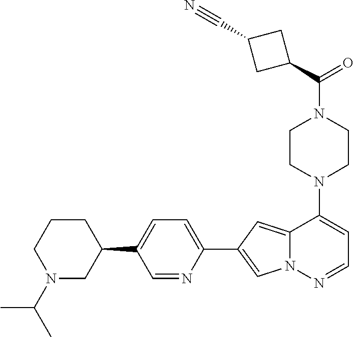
N1(C2=CC=NN3C2=CC(C2=CC=C(C4CCCN(C(C)C)C4)C=N2)=C3)CCN(C(=O)C2CC(C#N)C2)CC1
